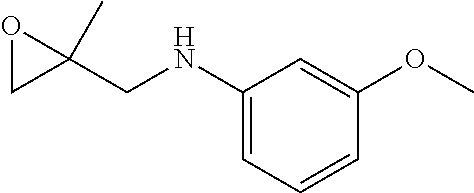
C(NC1=CC=CC(OC)=C1)C1(C)OC1
